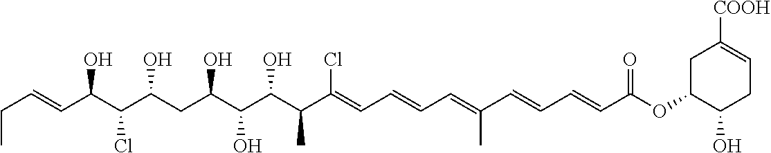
CCC=CC(C(C(CC(C(C(C(C(=CC=CC=C(C=CC=CC(OC1CC([COOH])=CCC1O)=O)C)Cl)C)O)O)O)O)Cl)O
